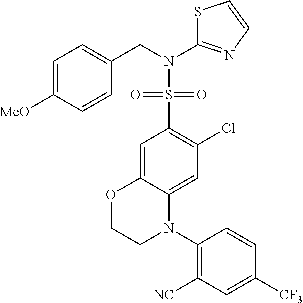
C1=C2C(=CC(Cl)=C1S(=O)(=O)N(CC1=CC=C([MeO])C=C1)C1=NC=CS1)N(C1=C([NC])C=C([CF3])C=C1)CCO2
